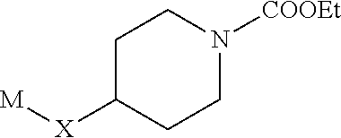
C1C([X][M])CCN([COOEt])C1
